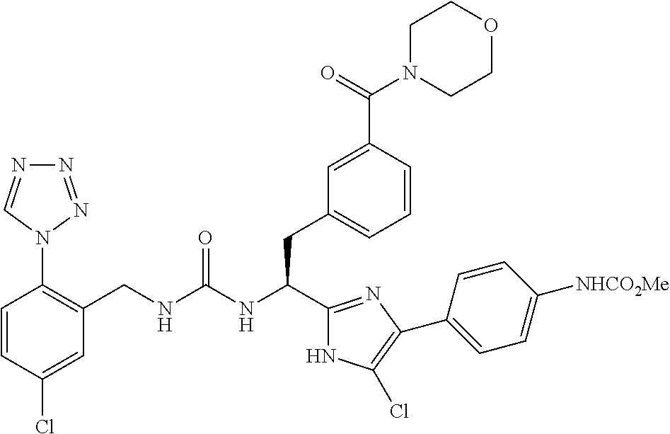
C1(CNC(NC(CC2=CC=CC(C(N3CCOCC3)=O)=C2)C2=NC(C3=CC=C([NHCO2Me])C=C3)=C(Cl)N2)=O)=C(N2N=NN=C2)C=CC(Cl)=C1
